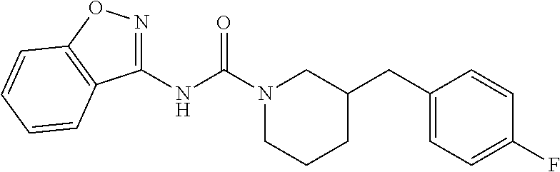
N1(C(NC2=NOC3=C2C=CC=C3)=O)CCCC(CC2=CC=C(F)C=C2)C1
